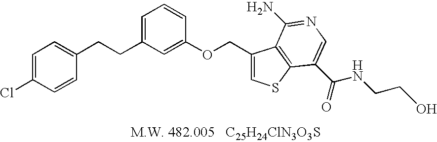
C(C1=CC=CC(OCC2=CSC3=C2C(N)=NC=C3C(=O)NCCO)=C1)CC1=CC=C(Cl)C=C1
